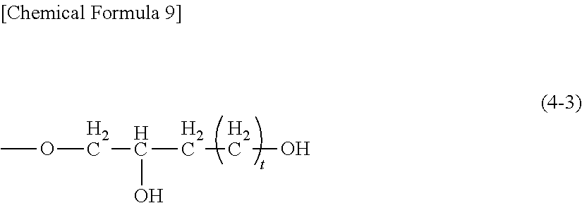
COCC(O)CCO
